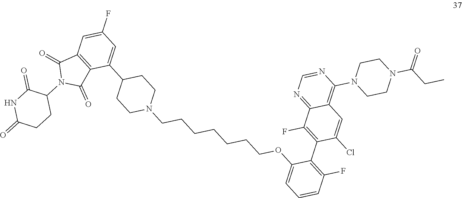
C(CCCCCCOC1=CC=CC(F)=C1C1=C(F)C2=NC=NC(N3CCN(C(CC)=O)CC3)=C2C=C1Cl)N1CCC(C2=CC(F)=CC3=C2C(=O)N(C2C(=O)NC(=O)CC2)C3=O)CC1
